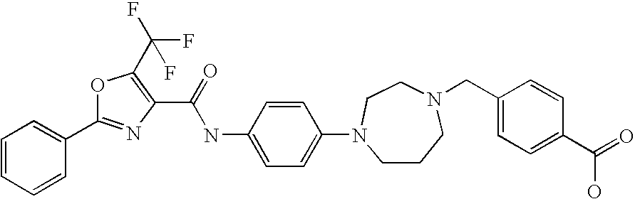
C1=CC=CC(C2=NC(C(=O)NC3=CC=C(N4CCCN(CC5=CC=C(C(=O)O)C=C5)CC4)C=C3)=C(C(F)(F)F)O2)=C1
